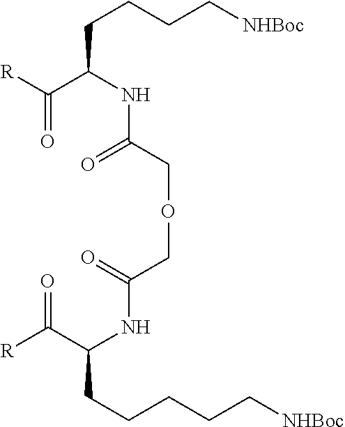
C(CCC[NHBoc])C(C([R])=O)NC(COCC(NC(CCCCC[NHBoc])C([R])=O)=O)=O
